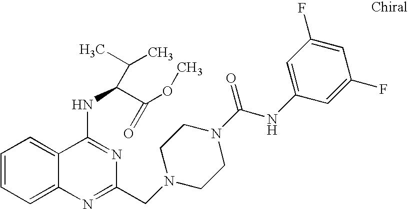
C1=CC=C2C(=C1)C(NC(C(OC)=O)C(C)C)=NC(CN1CCN(C(NC3=CC(F)=CC(F)=C3)=O)CC1)=N2
